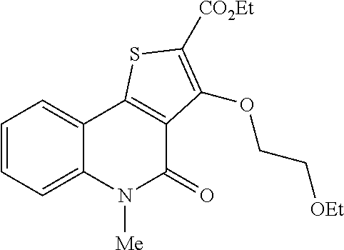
C1=CC=C2C(=C1)C1=C(C(=O)N2[Me])C(OCC[OEt])=C([CO2Et])S1
